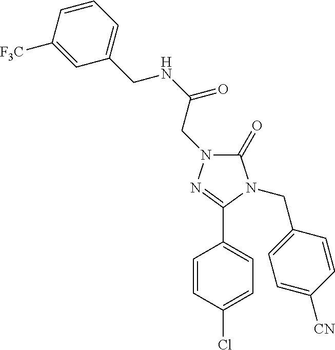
C1(=O)N(CC(NCC2=CC=CC([F3C])=C2)=O)N=C(C2=CC=C(Cl)C=C2)N1CC1=CC=C([CN])C=C1
